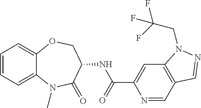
C12=CC=CC=C1OCC(NC(C1=CC3=C(C=N1)C=NN3CC(F)(F)F)=O)C(=O)N2C
